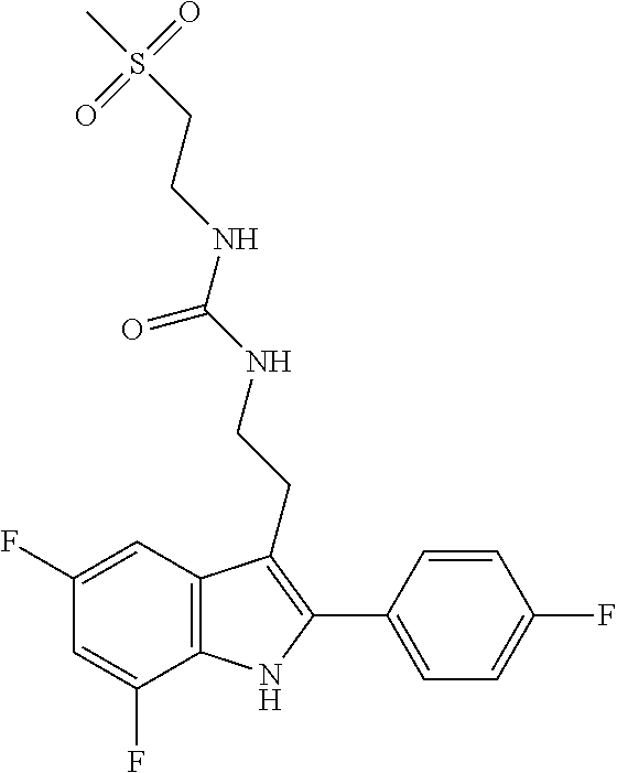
C1=C(F)C2=C(C=C1F)C(CCNC(NCCS(C)(=O)=O)=O)=C(C1=CC=C(F)C=C1)N2
